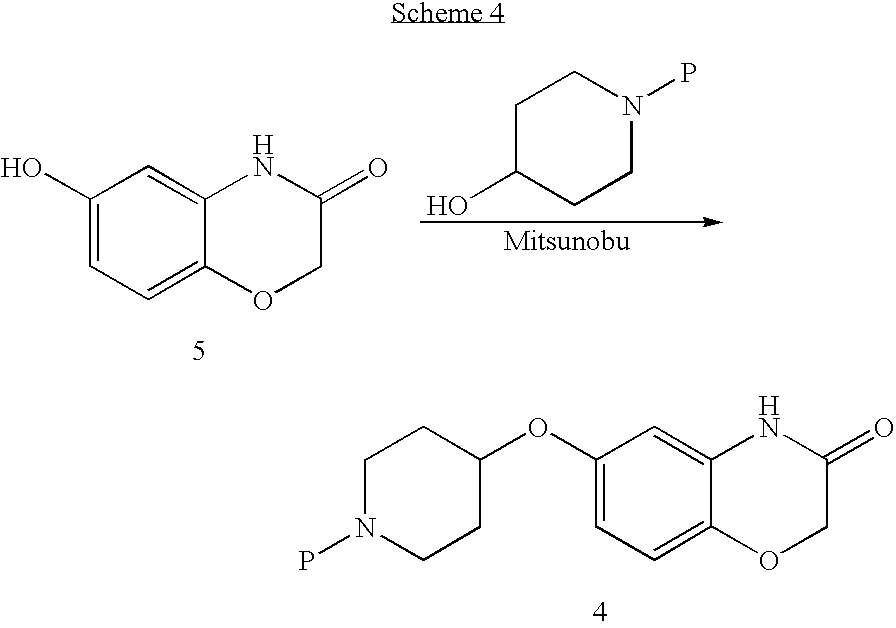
C1(O)=CC=C2C(=C1)NC(=O)CO2.C1C(O)CCN(P)C1.C1(OC2CCN(P)CC2)=CC=C2C(=C1)NC(=O)CO2
